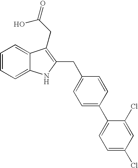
C1=CC=C2C(=C1)C(CC(=O)O)=C(CC1=CC=C(C3=CC=C(Cl)C=C3Cl)C=C1)N2
